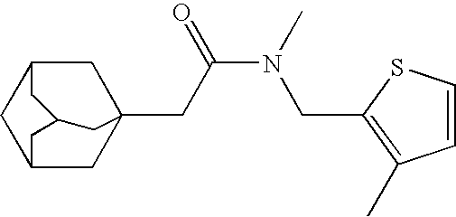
C12CC3(CC(N(C)CC4=C(C)C=CS4)=O)CC(C1)CC(C2)C3
